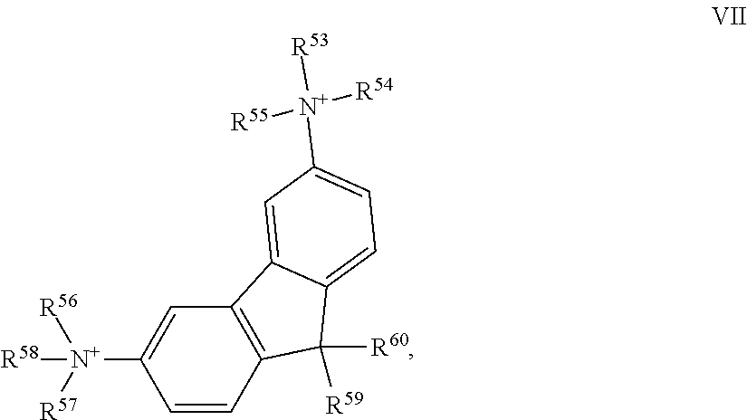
C1=CC2=C(C=C1[N+]([R57])([R56])[R58])C1=CC([N+]([R54])([R55])[R53])=CC=C1C2([R60])[R59]
